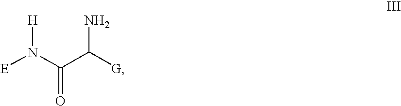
[E]N(C(C([G])N)=O)[H]
